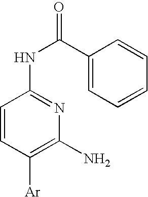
C1=CC([Ar])=C(N)N=C1NC(C1=CC=CC=C1)=O
